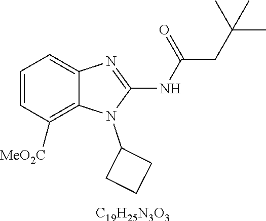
C1=CC([MeO2C])=C2C(=C1)N=C(NC(CC(C)(C)C)=O)N2C1CCC1.[C19H25N3O3]
